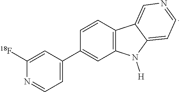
C1=C(C2=CC3=C(C=C2)C2=CN=CC=C2N3[H])C=C([18F])N=C1
